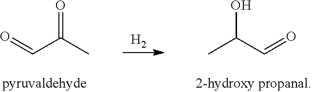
O=CC(C)=O.[H2].CC(C=O)O
